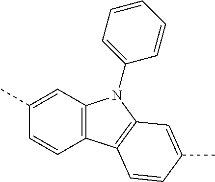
C1=C(C)C=CC2=C1N(C1=CC=CC=C1)C1=C2C=CC(C)=C1
